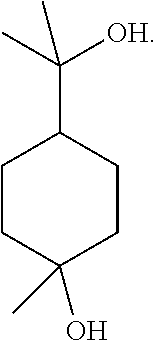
C1CC(C)(O)CCC1C(C)([OH])C
